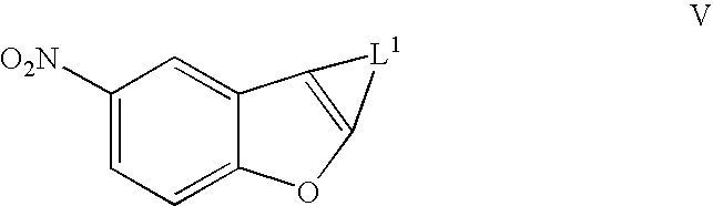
C1([O2N])=CC=C2C(=C1)C1=C(O2)[L1]1
